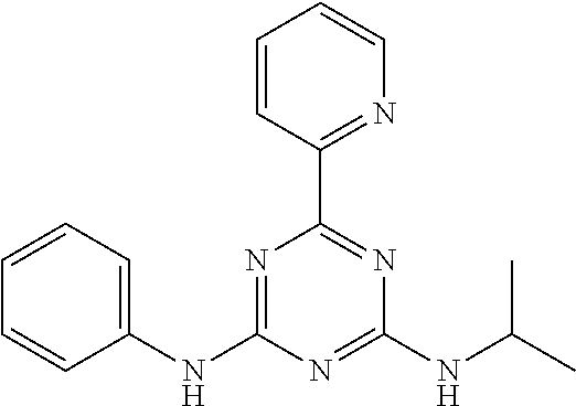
C1(NC2=NC(C3=NC=CC=C3)=NC(NC(C)C)=N2)=CC=CC=C1
